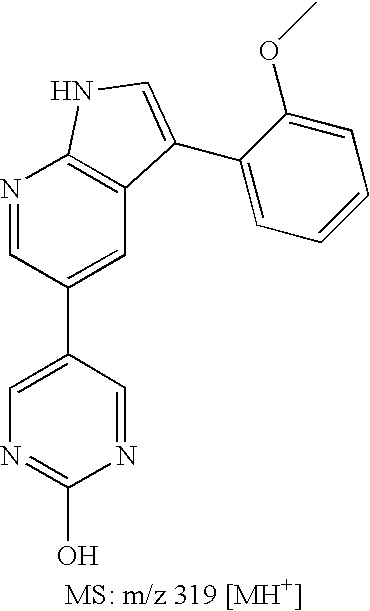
C1=C(C2=CC3=C(N=C2)NC=C3C2=CC=CC=C2OC)C=NC(O)=N1
